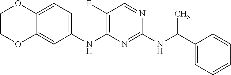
C(NC1=NC(NC2=CC=C3C(=C2)OCCO3)=C(F)C=N1)(C1=CC=CC=C1)C
